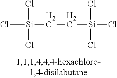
Cl[Si](CC[Si](Cl)(Cl)Cl)(Cl)Cl
